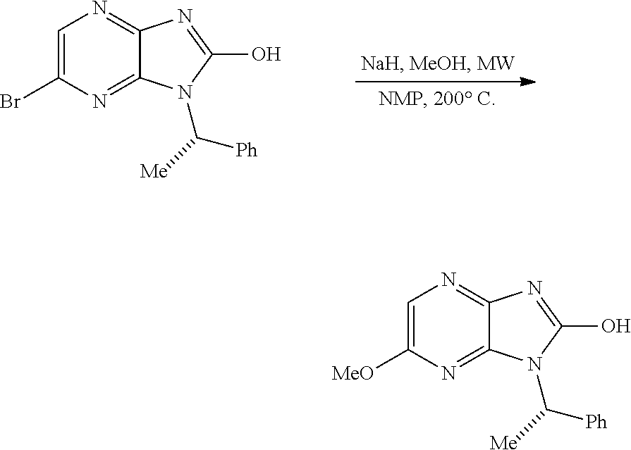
C1=C(Br)N=C2C(=N1)N=C(O)N2C([Ph])[Me].C1=C([MeO])N=C2C(=N1)N=C(O)N2C([Ph])[Me]
